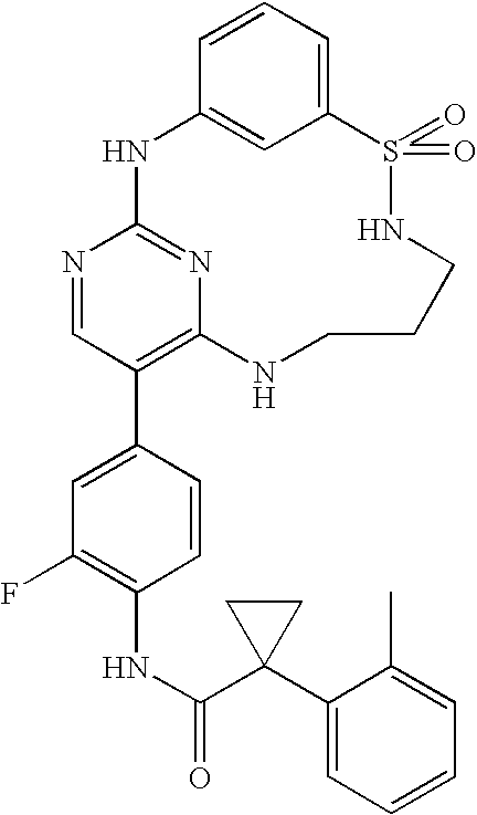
C12=CC=CC(=C1)NC1=NC(=C(C3=CC(F)=C(NC(=O)C4(C5=CC=CC=C5C)CC4)C=C3)C=N1)NCCCNS2(=O)=O
